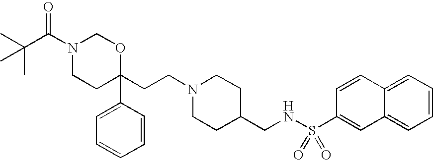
N1(C(C(C)(C)C)=O)CCC(CCN2CCC(CNS(C3=CC4=CC=CC=C4C=C3)(=O)=O)CC2)(C2=CC=CC=C2)OC1
